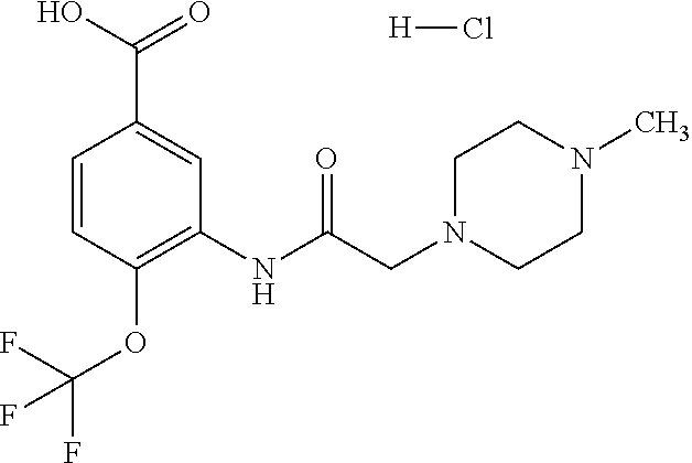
C1=CC(OC(F)(F)F)=C(NC(CN2CCN(C)CC2)=O)C=C1C(O)=O.[H]Cl
